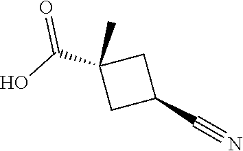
C1(C(O)=O)(C)CC(C#N)C1
